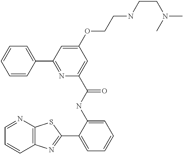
C1=NC2=C(C=C1)N=C(C1=CC=CC=C1NC(=O)C1=CC(OCCNCCN(C)C)=CC(C3=CC=CC=C3)=N1)S2
